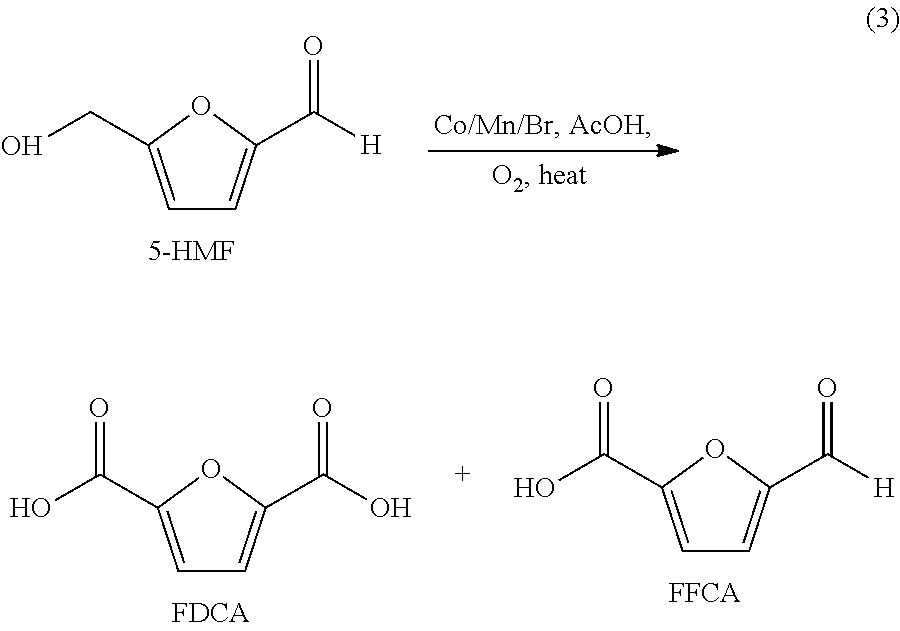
C1=C(CO)OC(C([H])=O)=C1.C1=C(C(O)=O)OC(C([H])=O)=C1.C1=C(C(O)=O)OC(C(O)=O)=C1
